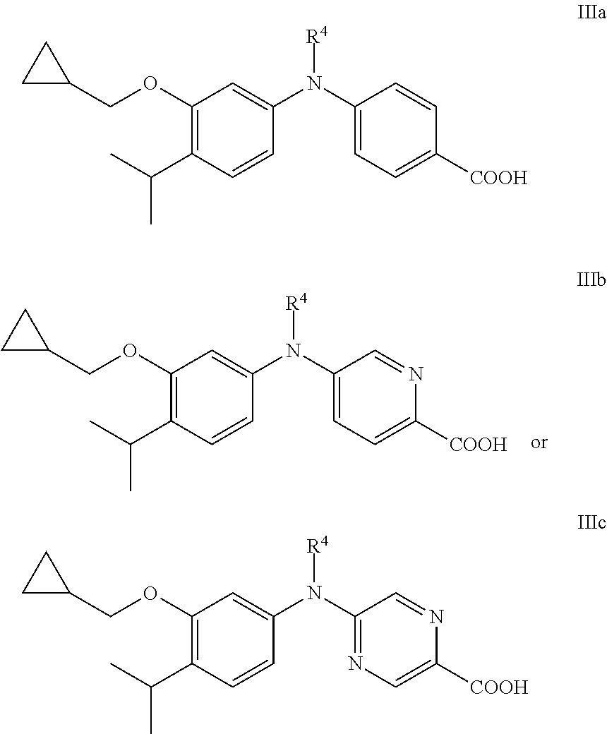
C1(OCC2CC2)=C(C(C)C)C=CC(N(C2=CC=C([COOH])N=C2)[R4])=C1.C1(OCC2CC2)=C(C(C)C)C=CC(N(C2=CC=C([COOH])C=C2)[R4])=C1.C1(OCC2CC2)=C(C(C)C)C=CC(N(C2=NC=C([COOH])N=C2)[R4])=C1
